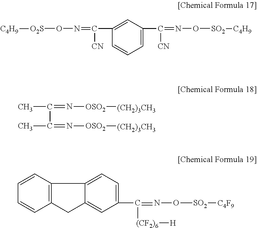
C1=C(C([CN])=NO[SO2][C4H9])C=C(C([CN])=NO[O2S][C4H9])C=C1.CC(C(C)=N[OSO2][(CH2)3CH3])=N[OSO2][(CH2)3CH3].C12=C(C=CC=C1)C1=CC=C(C([(CF2)6][H])=NO[SO2][C4F9])C=C1C2
